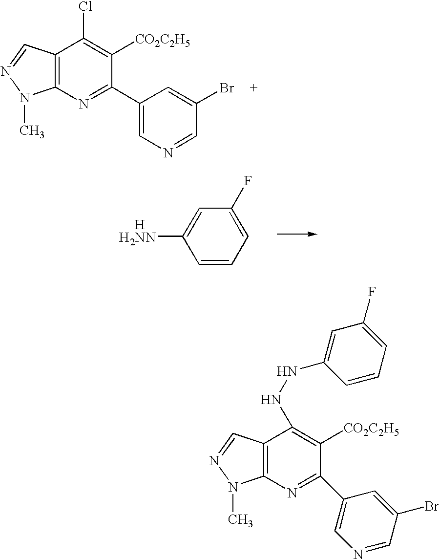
C12=C(N=C(C3=CN=CC(Br)=C3)C([CO2C2H5])=C1Cl)N(C)N=C2.C1=CC=C(F)C=C1[H2NN].[H].C12=C(N=C(C3=CN=CC(Br)=C3)C([CO2C2H5])=C1NNC1=CC(F)=CC=C1)N(C)N=C2
